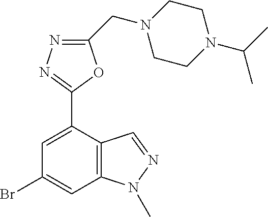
C1(Br)=CC2=C(C(C3=NN=C(CN4CCN(C(C)C)CC4)O3)=C1)C=NN2C
